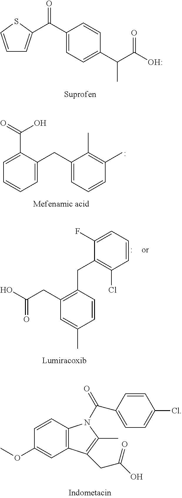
C1=CSC(C(C2=CC=C(C(C(O)=O)C)C=C2)=O)=C1.C1=CC2=C(C=C1OC)C(CC(O)=O)=C(C)N2C(C1=CC=C(Cl)C=C1)=O.C1=C(C(=O)O)C(CC2=CC=CC(C)=C2C)=CC=C1.C1(CC(O)=O)=C(CC2=C(Cl)C=CC=C2F)C=CC(C)=C1
